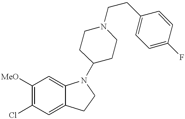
C1([MeO])=C(Cl)C=C2C(=C1)N(C1CCN(CCC3=CC=C(F)C=C3)CC1)CC2
